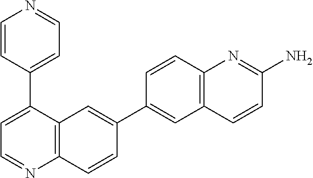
C12=C(C(C3=CC=NC=C3)=CC=N1)C=C(C1=CC3=C(C=C1)N=C(N)C=C3)C=C2
